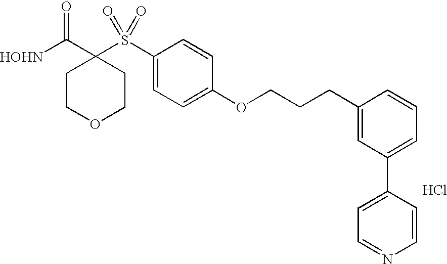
[HOHN]C(C1(S(C2=CC=C(OCCCC3=CC(C4=CC=NC=C4)=CC=C3)C=C2)(=O)=O)CCOCC1)=O.Cl
